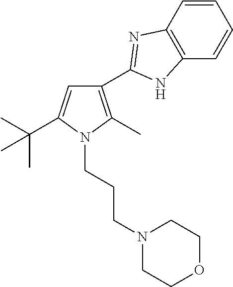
C1(C2=NC3=C(C=CC=C3)N2)=C(C)N(CCCN2CCOCC2)C(C(C)(C)C)=C1
